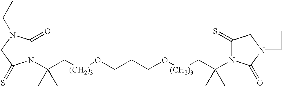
C(C(C)(C)N1C(=O)N(CC)CC1=S)[(CH2)3]OCCCO[(CH2)3]CC(C)(C)N1C(=S)CN(CC)C1=O
